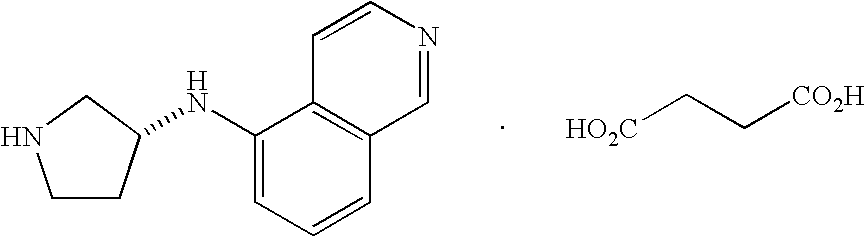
C1CC(NC2=CC=CC3=C2C=CN=C3)CN1.[HO2C]CC[CO2H]
